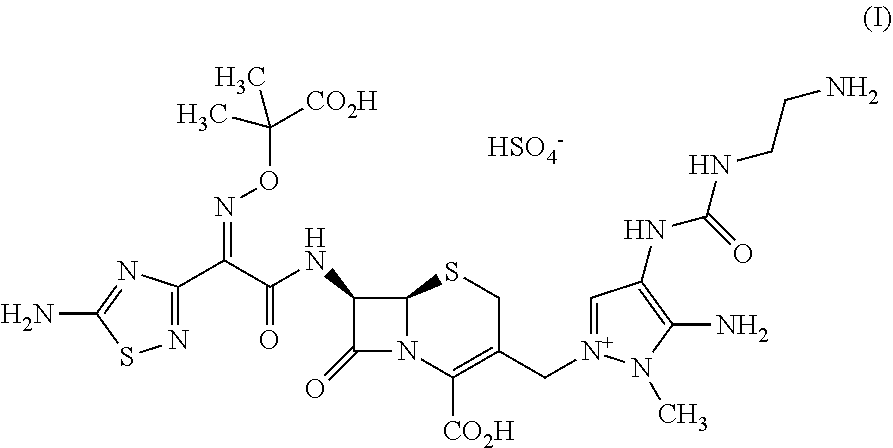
C12N(C([CO2H])=C(C[N+]3=CC(NC(NCCN)=O)=C(N)N3C)CS1)C(=O)C2NC(C(=NOC([CO2H])(C)C)C1=NSC(N)=N1)=O.[HSO4-]
